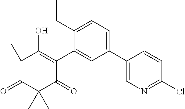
C1(C2=CN=C(Cl)C=C2)=CC=C(CC)C(C2=C(O)C(C)(C)C(=O)C(C)(C)C2=O)=C1
